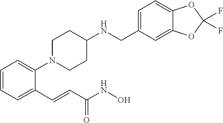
C1=CC=C(N2CCC(NCC3=CC=C4C(=C3)OC(F)(F)O4)CC2)C(C=CC(NO)=O)=C1
